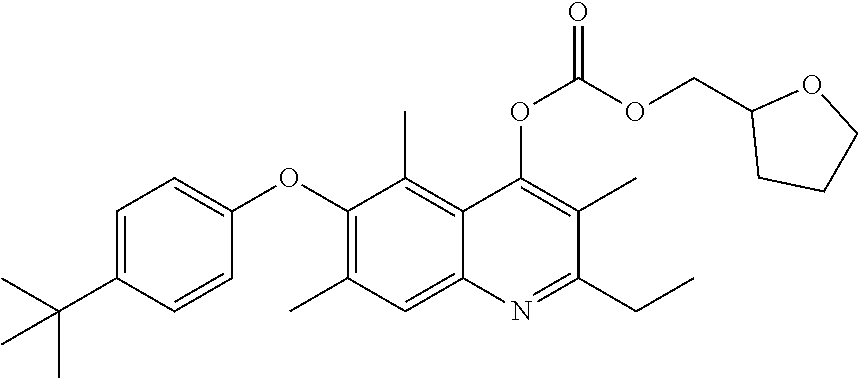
C1=C(C(C)(C)C)C=CC(OC2=C(C)C=C3C(=C2C)C(OC(OCC2CCCO2)=O)=C(C)C(CC)=N3)=C1
